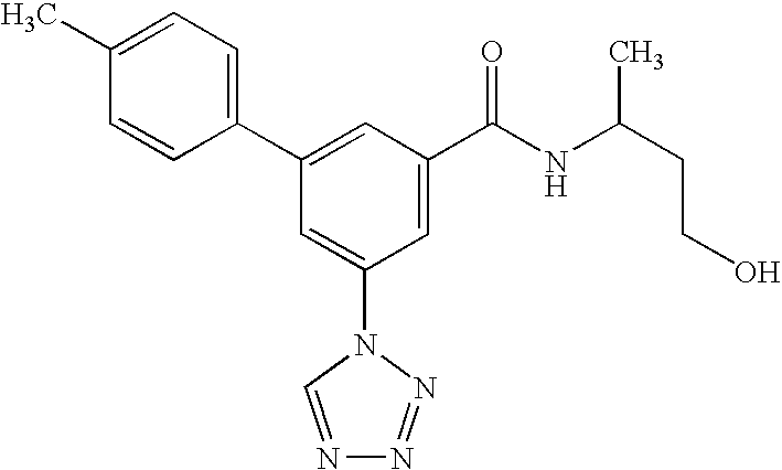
C1(C2=CC(C(NC(CCO)C)=O)=CC(N3C=NN=N3)=C2)=CC=C(C)C=C1
